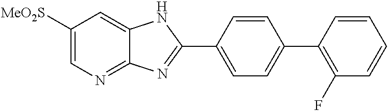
C1([MeO2S])=CN=C2C(=C1)NC(C1=CC=C(C3=C(F)C=CC=C3)C=C1)=N2
